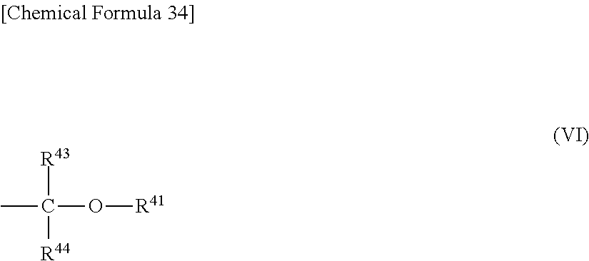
CC([R43])([R44])O[R41]
